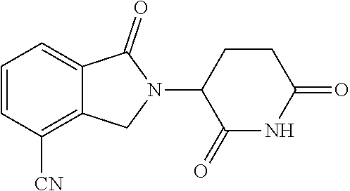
C1=CC([CN])=C2C(=C1)C(=O)N(C1C(=O)NC(=O)CC1)C2
